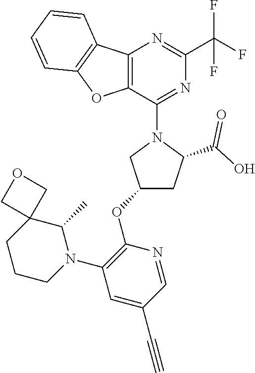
C12=C(C(N3CC(OC4=C(N5C(C)C6(CCC5)COC6)C=C(C#C)C=N4)CC3C(O)=O)=NC(C(F)(F)F)=N1)OC1=C2C=CC=C1
